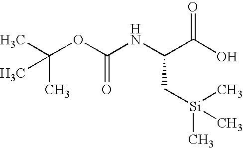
CC(OC(NC(C(O)=O)C[Si](C)(C)C)=O)(C)C
